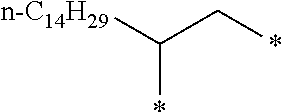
C(*)(C*)[n-C14H29]
